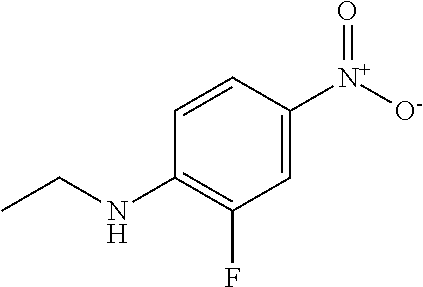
CCNC1=C(F)C=C([N+]([O-])=O)C=C1
